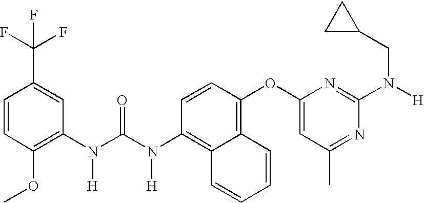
C1=CC(OC)=C(N(C(N(C2=C3C(=C(OC4=CC(C)=NC(N(CC5CC5)[H])=N4)C=C2)C=CC=C3)[H])=O)[H])C=C1C(F)(F)F
